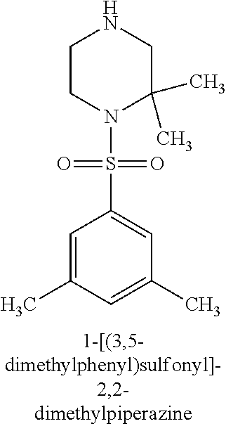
C1CN(S(=O)(=O)C2=CC(C)=CC(C)=C2)C(C)(C)CN1
